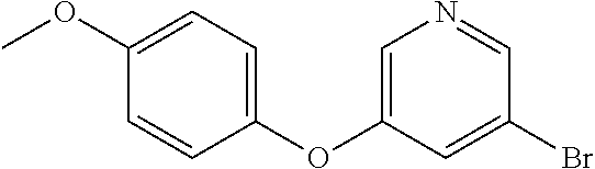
C1(OC)=CC=C(OC2=CN=CC(Br)=C2)C=C1
